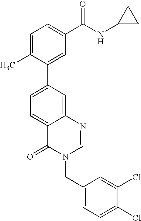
C12=CC(C3=CC(C(NC4CC4)=O)=CC=C3C)=CC=C1C(=O)N(CC1=CC=C(Cl)C(Cl)=C1)C=N2
